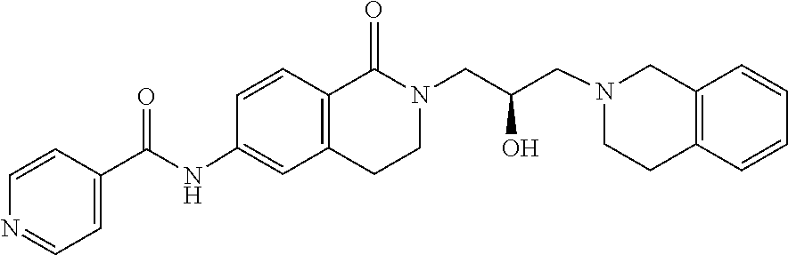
C12=C(CCN(CC(CN3C(=O)C4=C(C=C(NC(C5=CC=NC=C5)=O)C=C4)CC3)O)C1)C=CC=C2
